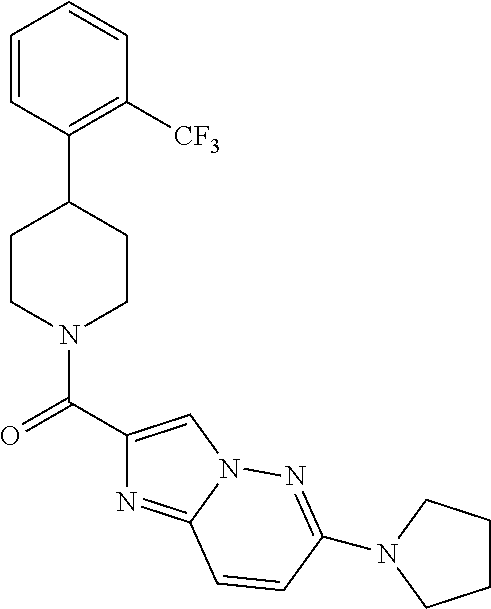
C1([CF3])=C(C2CCN(C(=O)C3=CN4C(=N3)C=CC(N3CCCC3)=N4)CC2)C=CC=C1
